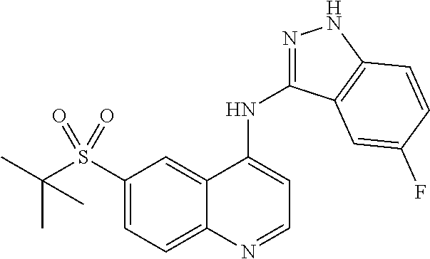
C1(S(C(C)(C)C)(=O)=O)=CC=C2C(=C1)C(NC1=NNC3=C1C=C(F)C=C3)=CC=N2
